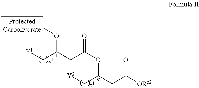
[Y1]CC(CC(=O)OC(C[Y2])CC([ORz2])=O)OC
